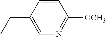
C1=C(CC)C=CC([OCH3])=N1
